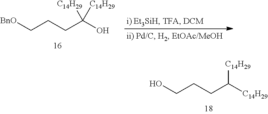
C(CCC([C14H29])[C14H29])O.C(CCC(O)([C14H29])[C14H29])[BnO]
